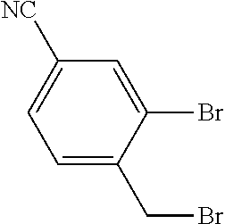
C1=C([NC])C=C(Br)C(CBr)=C1
